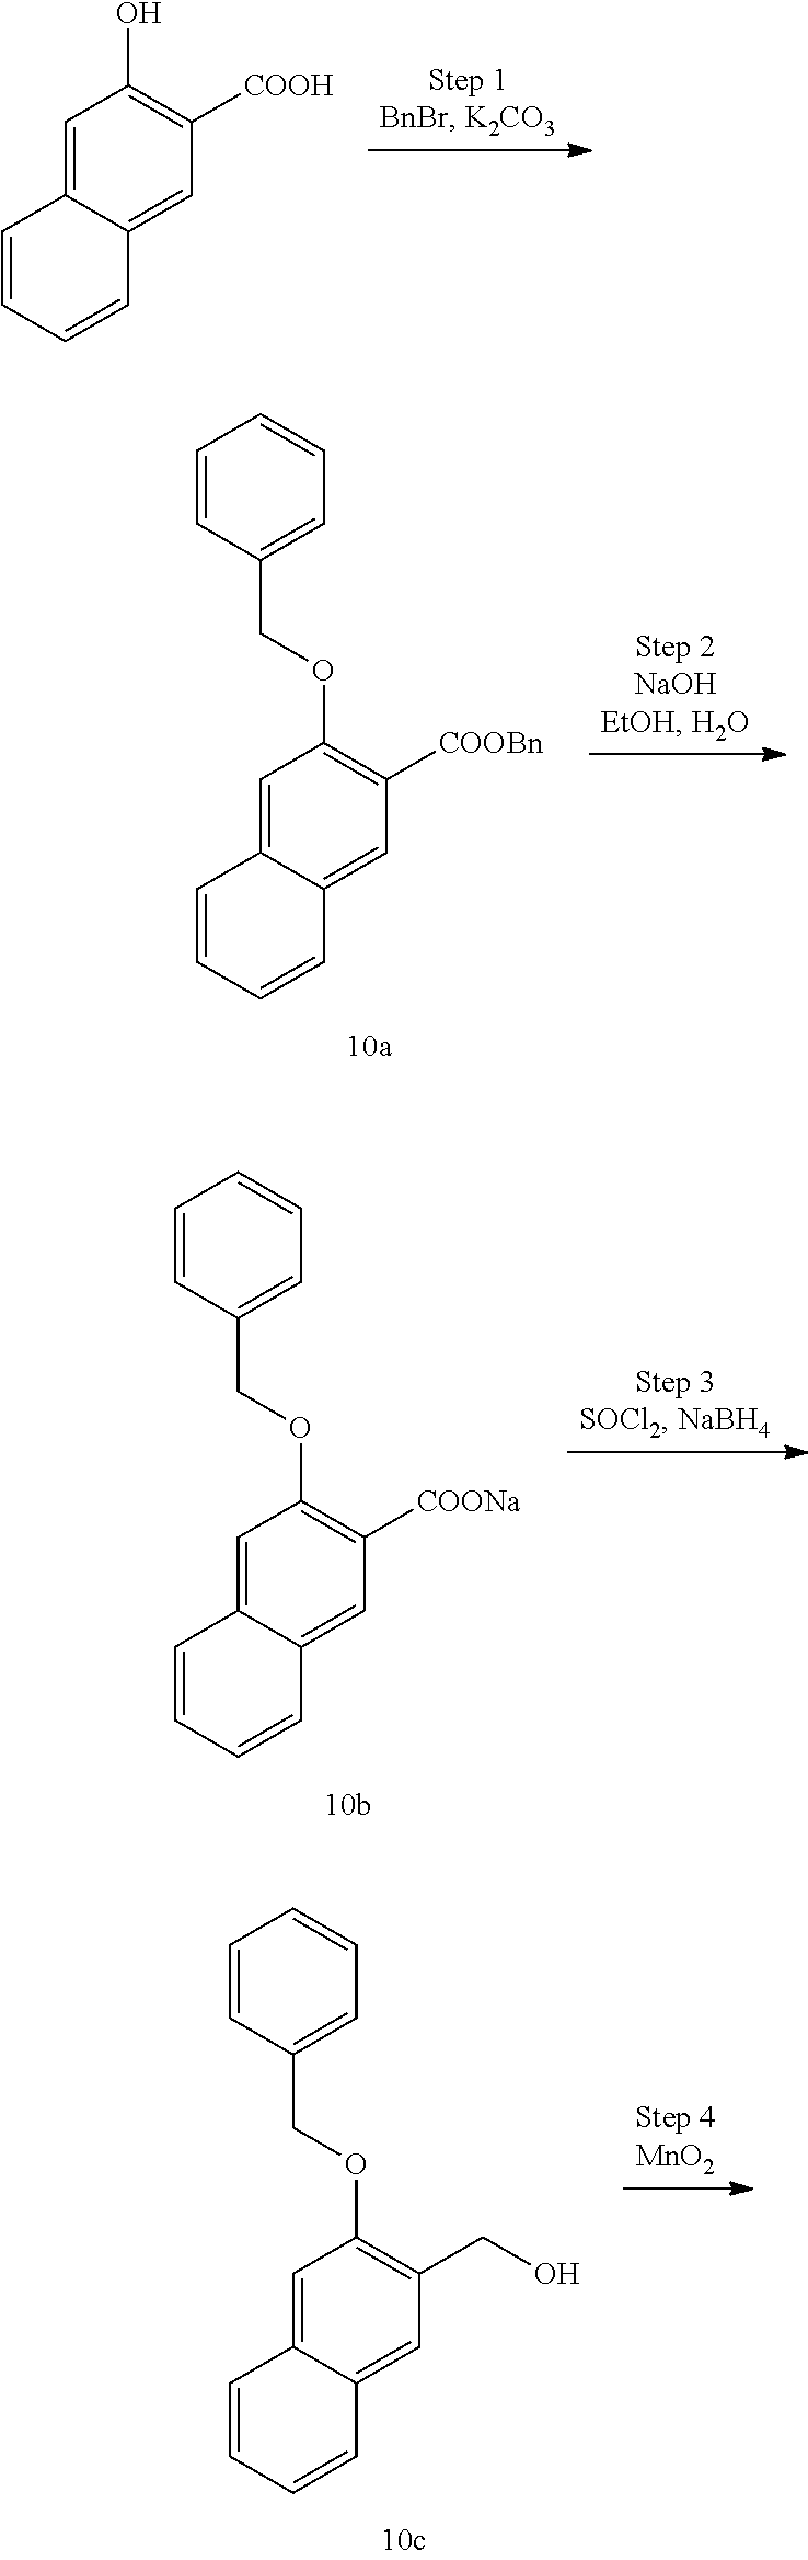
C1=C2C(=CC([COOH])=C1O)C=CC=C2.C1=C2C(=CC([COOBn])=C1OCC1=CC=CC=C1)C=CC=C2.C1=C2C(=CC([COONa])=C1OCC1=CC=CC=C1)C=CC=C2.C1=C2C(=CC(CO)=C1OCC1=CC=CC=C1)C=CC=C2
